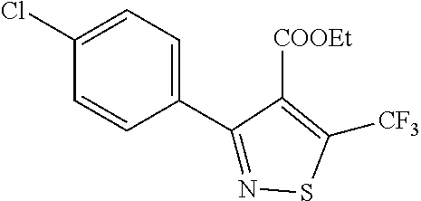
C1=CC(C2=NSC([CF3])=C2[COOEt])=CC=C1Cl
